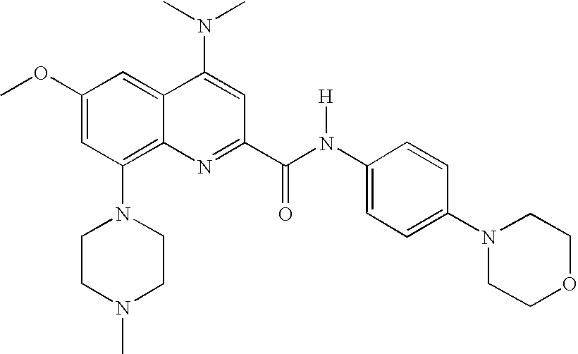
C1(N2CCN(C)CC2)=C2C(=CC(OC)=C1)C(N(C)C)=CC(C(N(C1=CC=C(N3CCOCC3)C=C1)[H])=O)=N2
